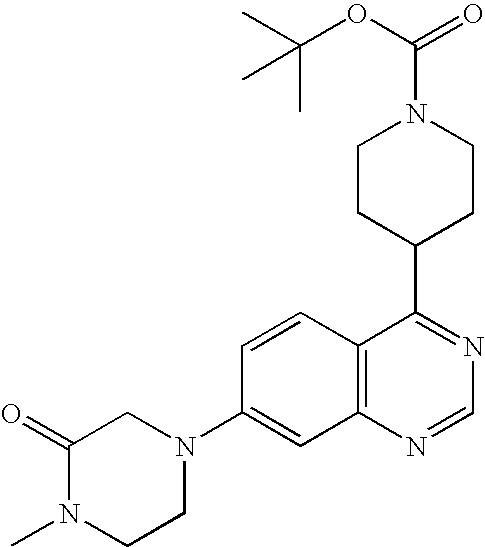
C1(=O)N(C)CCN(C2=CC3=C(C=C2)C(C2CCN(C(=O)OC(C)(C)C)CC2)=NC=N3)C1
